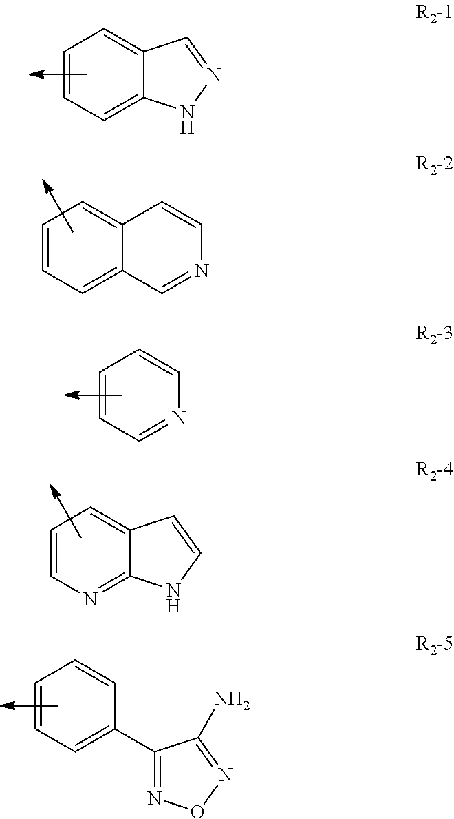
C1=C2C(=CC=C1)C=NN2.C1=C2C(=CC=C1)C=CN=C2.N1=C2C(=CC=C1)C=CN2.C1=NC=CC=C1.C1=C(C2=NON=C2N)C=CC=C1
